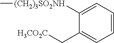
C1([(CH2)3SO2NH]C)=CC=CC=C1C[H3CO2C]
